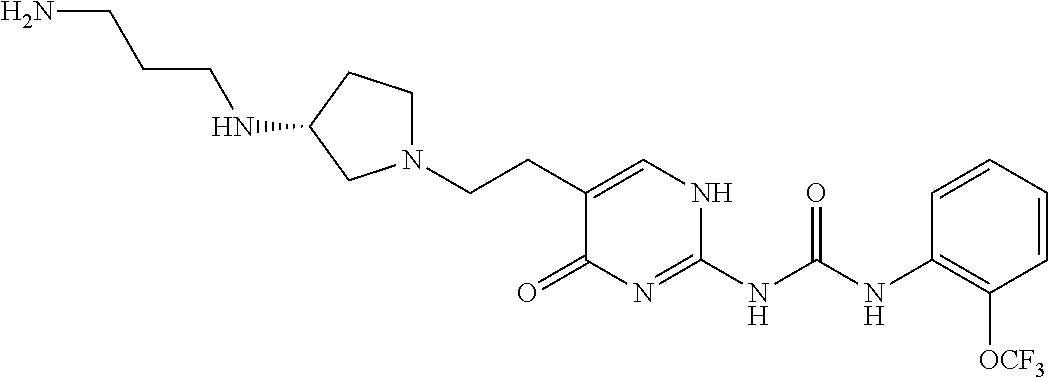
C(C1=CNC(NC(NC2=C([OCF3])C=CC=C2)=O)=NC1=O)CN1CCC(NCCCN)C1
